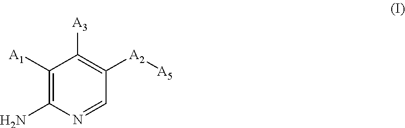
C1([A1])=C(N)N=CC([A2][A5])=C1[A3]
